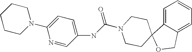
C1=C2C(=CC=C1)COC21CCN(C(NC2=CC=C(N3CCCCC3)N=C2)=O)CC1
